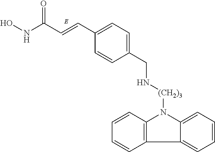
C1(CN[(CH2)3]N2C3=C(C4=CC=CC=C24)C=CC=C3)=CC=C(C=CC(NO)=O)C=C1
